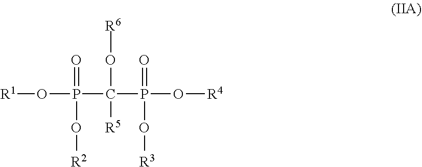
O(P(C(O[R6])([R5])P(O[R4])(=O)O[R3])(=O)O[R2])[R1]
